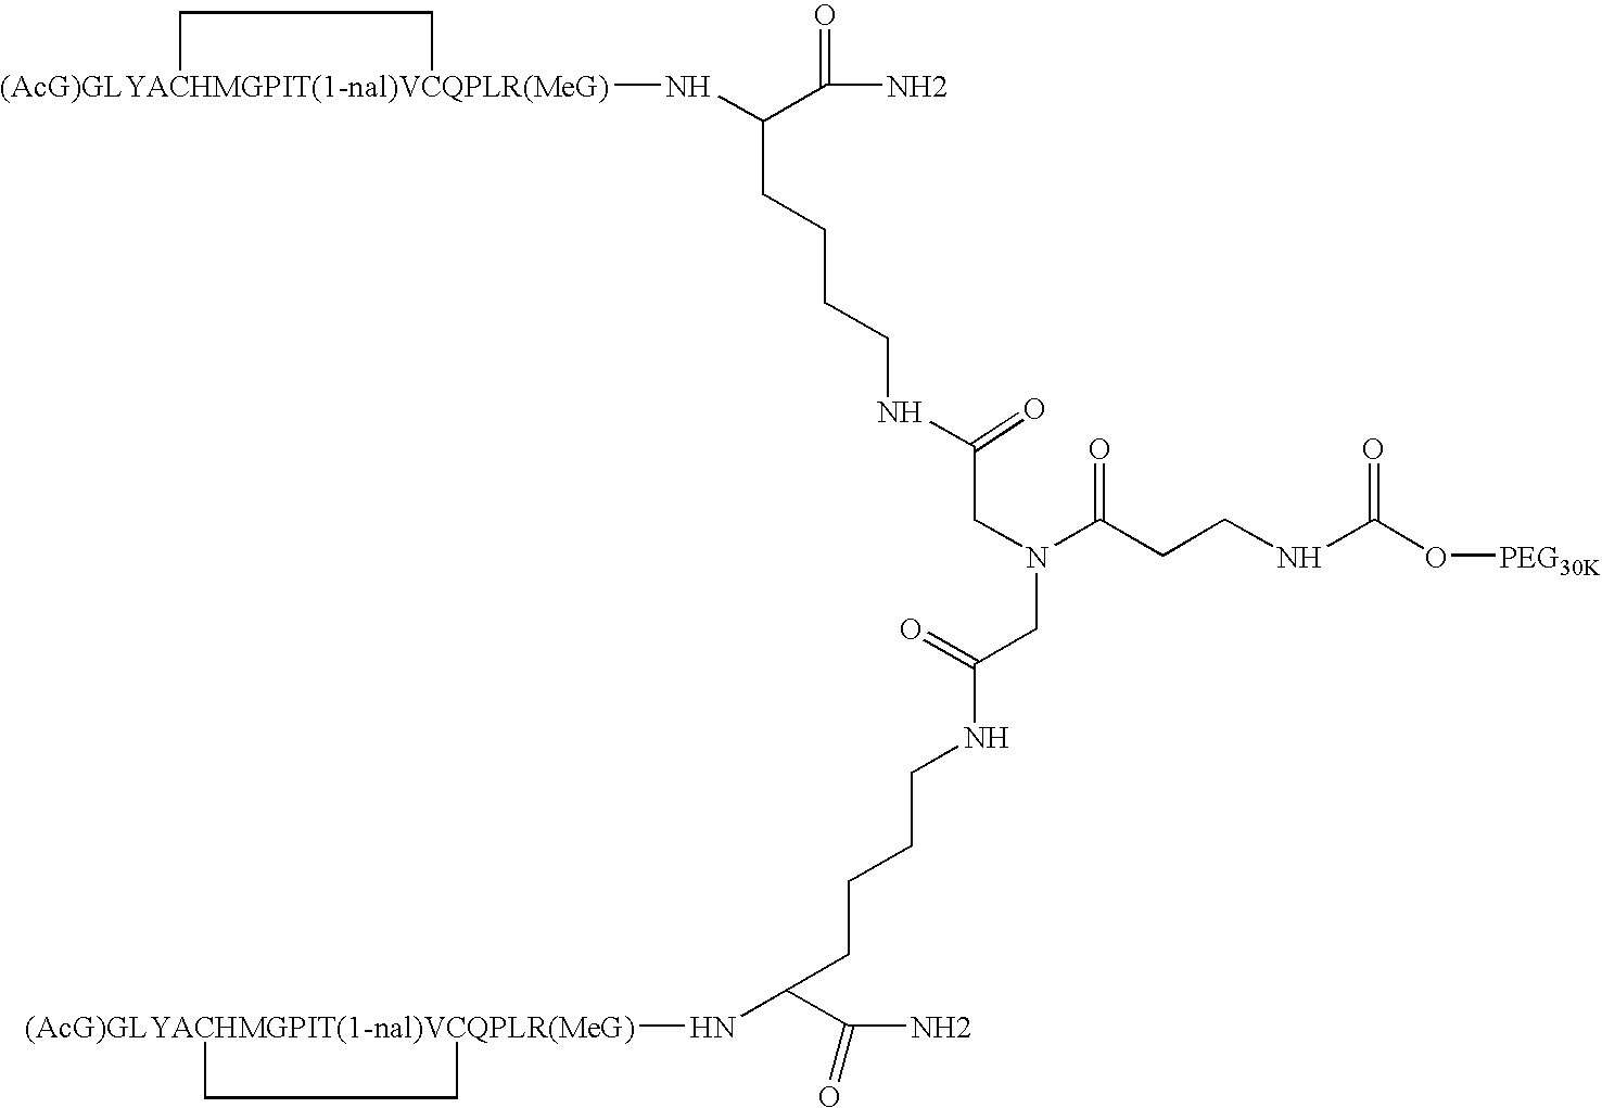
[(AcG)GLYACHMGPIT(1-nal)VCQPLR(MeG)]1(NC(C(N)=O)CCCCNC(CN(C(CCNC(=O)O[PEG30K])=O)CC(NCCCCC(N[(AcG)GLYACHMGPIT(1-nal)VCQPLR(MeG)]2CC2)C(N)=O)=O)=O)CC1
